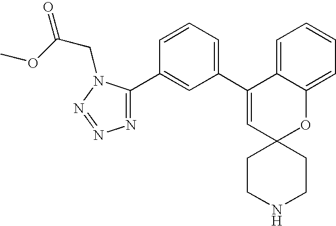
C1=CC=C(C2=CC3(OC4=CC=CC=C24)CCNCC3)C=C1C1=NN=NN1CC(OC)=O
